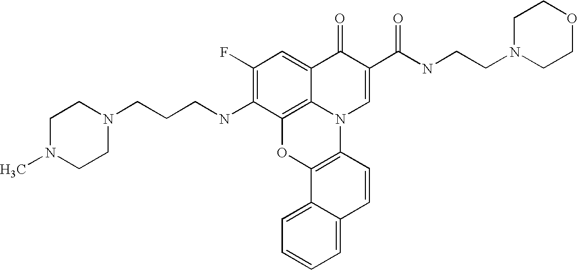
C12=C3C(=CC(F)=C1NCCCN1CCN(C)CC1)C(=O)C(C(=O)NCCN1CCOCC1)=CN3C1=C(O2)C2=CC=CC=C2C=C1
